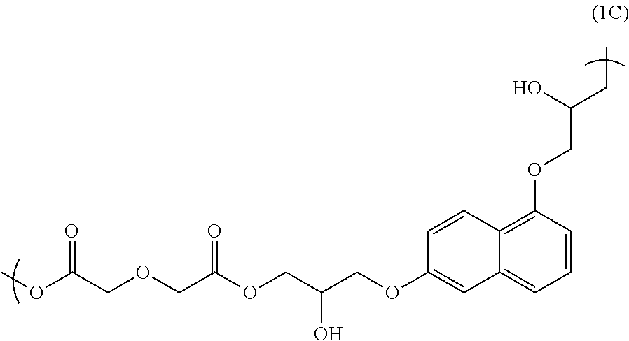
COC(COCC(OCC(COC1=CC2=CC=CC(OCC(CC)O)=C2C=C1)O)=O)=O
